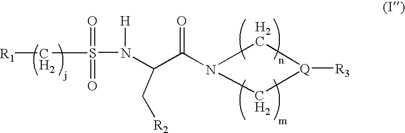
[R1]CS(N(C(C(=O)N1C[Q]([R3])C1)C[R2])[H])(=O)=O
